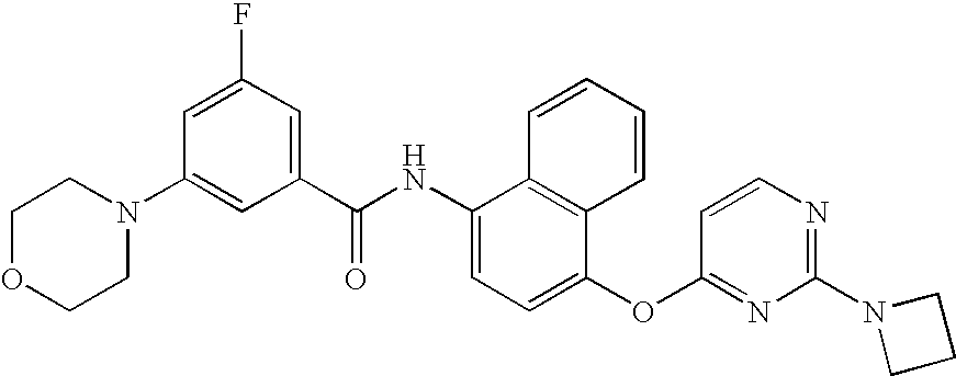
N1(C2=CC(C(NC3=CC=C(OC4=NC(N5CCC5)=NC=C4)C4=C3C=CC=C4)=O)=CC(F)=C2)CCOCC1
